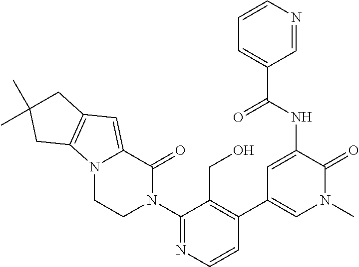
N12CCN(C3=NC=CC(C4=CN(C)C(=O)C(NC(C5=CC=CN=C5)=O)=C4)=C3CO)C(=O)C1=CC1=C2CC(C)(C)C1
